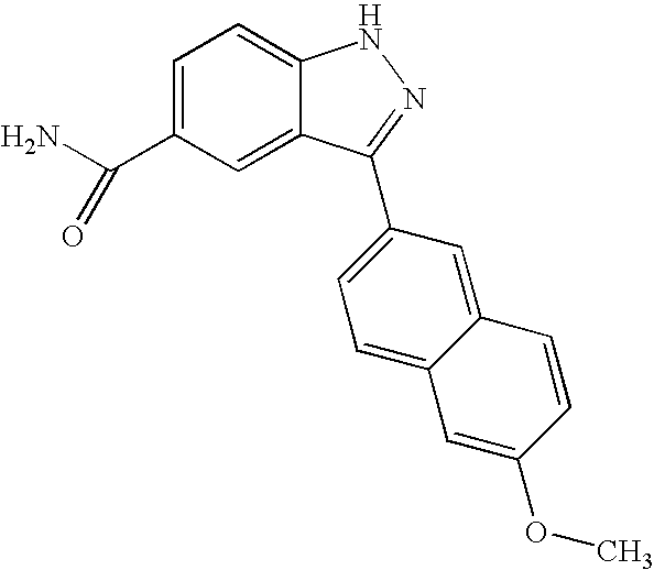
C1=C(C(N)=O)C=C2C(=C1)NN=C2C1=CC=C2C(=C1)C=CC(OC)=C2
